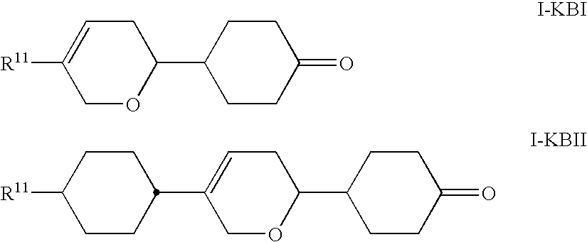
C1OC(C2CCC(=O)CC2)CC=C1[R11].C1CC(C2=CCC(C3CCC(=O)CC3)OC2)CCC1[R11]
